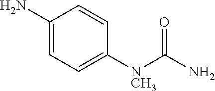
NC1=CC=C([NCH3]C(N)=O)C=C1
